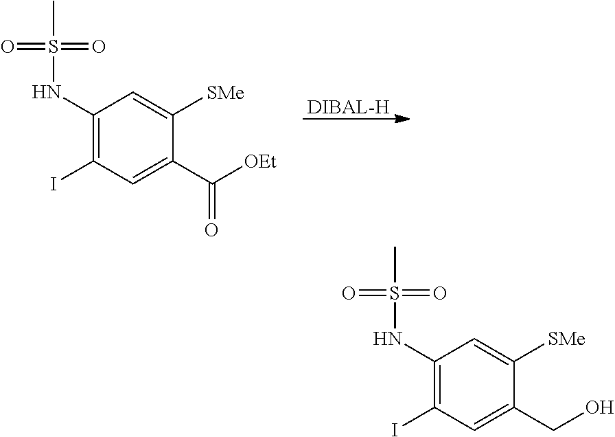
C1(NS(C)(=O)=O)=C(I)C=C(C(=O)[OEt])C([SMe])=C1.[DIBAL-H].C1(NS(C)(=O)=O)=C(I)C=C(CO)C([SMe])=C1
